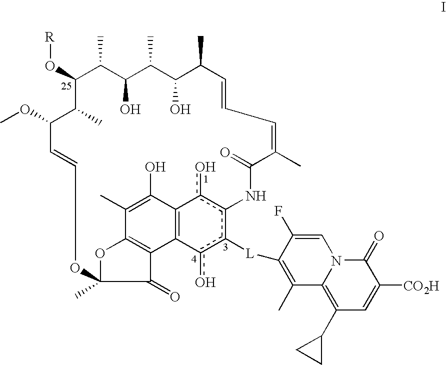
[R]OC1C(C)C(O)C(C)C(O)C(C)C=CC=C(C)C(=O)Nc2c(o)C3=C(c(o)c2[L]C2=C(C)C4=C(C5CC5)C=C([CO2H])C(=O)N4C=C2F)C2=C(C(C)=C3O)OC(C)(C2=O)OC=CC(OC)C1C
